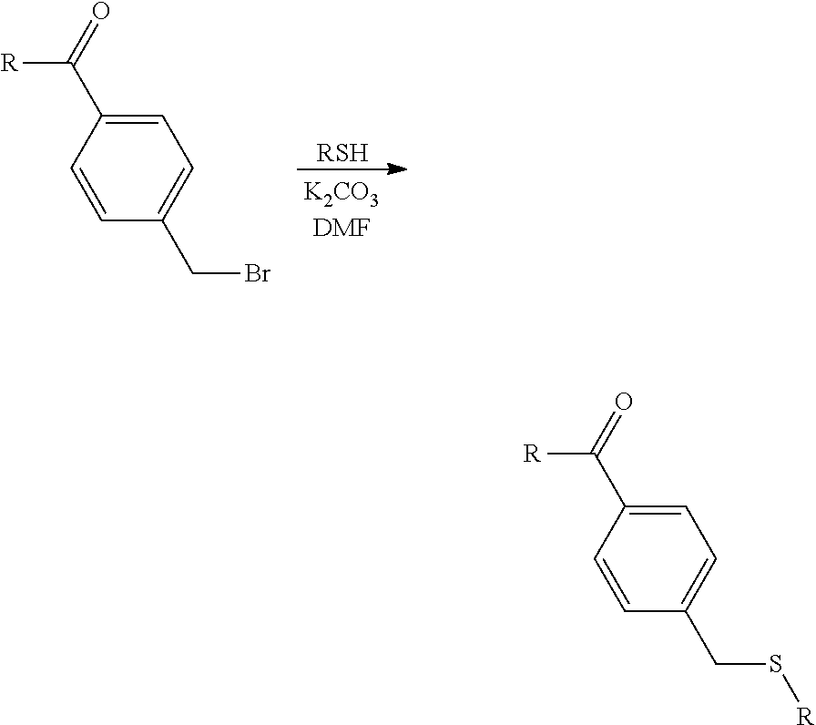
C1=CC(C([R])=O)=CC=C1CBr.[RSH].C1=CC(C([R])=O)=CC=C1CS[R]
